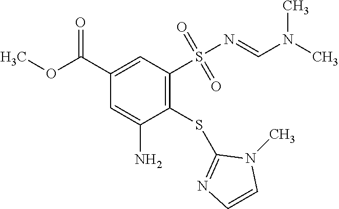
C1(SC2=NC=CN2C)=C(S(N=CN(C)C)(=O)=O)C=C(C(OC)=O)C=C1N
